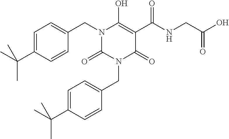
C(N1C(=O)C(C(NCC(O)=O)=O)=C(O)N(CC2=CC=C(C(C)(C)C)C=C2)C1=O)C1=CC=C(C(C)(C)C)C=C1
